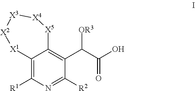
C12=C([R1])N=C([R2])C(C(C(O)=O)[OR3])=C1[X5][X4][X3][X2][X1]2
